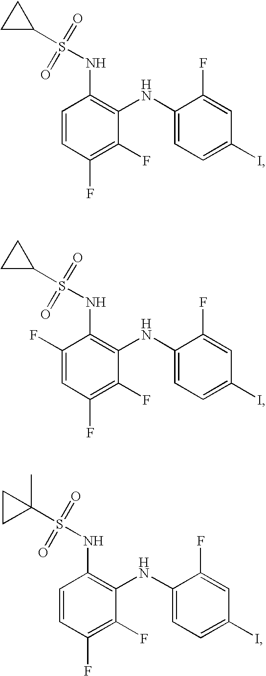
C1=CC(F)=C(F)C(NC2=CC=C(I)C=C2F)=C1NS(=O)(=O)C1CC1.C1(F)=CC(F)=C(F)C(NC2=CC=C(I)C=C2F)=C1NS(=O)(=O)C1CC1.C1=CC(F)=C(F)C(NC2=CC=C(I)C=C2F)=C1NS(=O)(=O)C1(C)CC1
